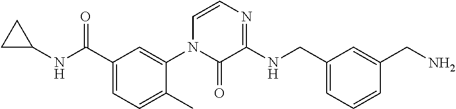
C1(C(=O)NC2CC2)=CC=C(C)C(N2C(=O)C(NCC3=CC=CC(CN)=C3)=NC=C2)=C1
